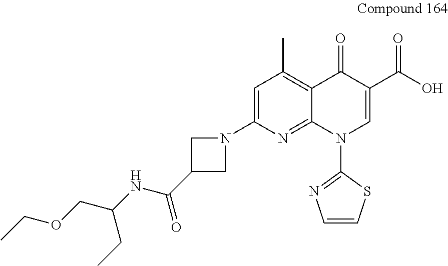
CCOCC(NC(=O)C1CN(C2=CC(C)=C3C(=N2)N(C2=NC=CS2)C=C(C(O)=O)C3=O)C1)CC
